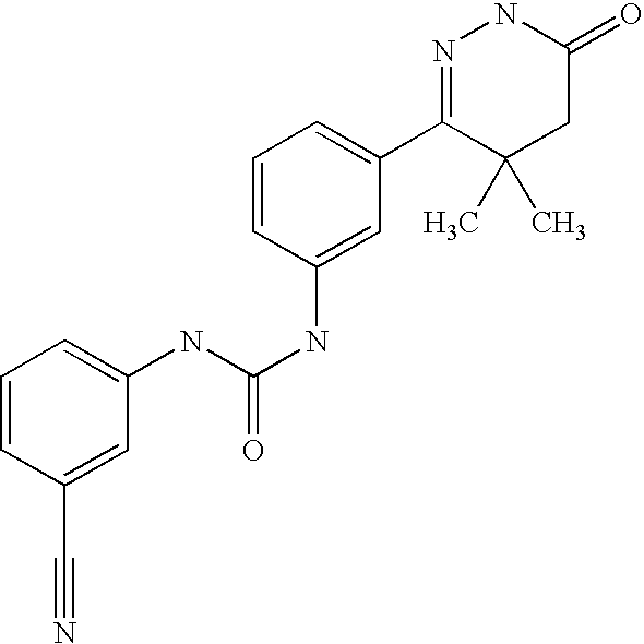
N(C(NC1=CC(C2=NNC(=O)CC2(C)C)=CC=C1)=O)C1=CC=CC(C#N)=C1
